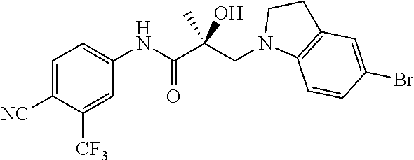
C1=C([NC])C([CF3])=CC(NC(C(CN2C3=C(CC2)C=C(Br)C=C3)(O)C)=O)=C1
